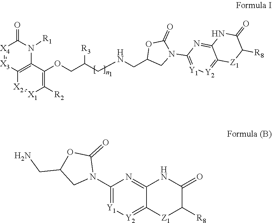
C12=C(C(OCC(CNCC3CN(C4=[Y1][Y2]=C5C(=N4)NC(=O)C([R8])[Z1]5)C(=O)O3)[R3])=C([R2])[X1]=[X2]1)N([R1])C(=O)[X4]:[X3]2.C1(N2C(=O)OC(CN)C2)=[Y1][Y2]=C2C(=N1)NC(=O)C([R8])[Z1]2
